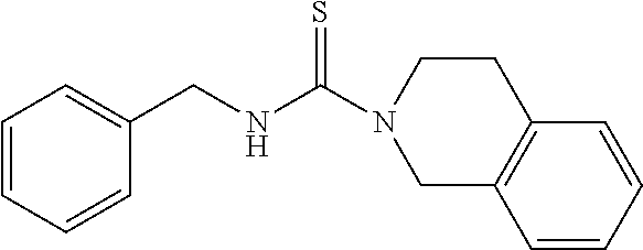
C1=CC=CC(CNC(N2CC3=C(CC2)C=CC=C3)=S)=C1
